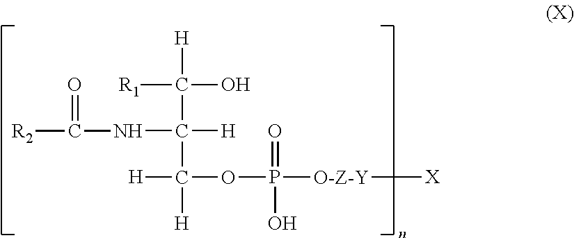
[R1]C(C(C([H])([H])OP([O-Z-Y][X])(=O)O)(NC([R2])=O)[H])(O)[H]
